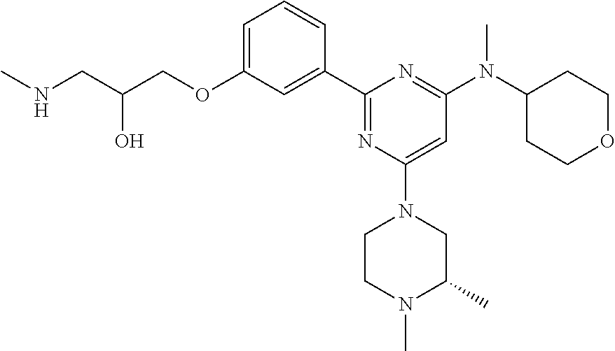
C1=C(OCC(CNC)O)C=C(C2=NC(N3CCN(C)C(C)C3)=CC(N(C3CCOCC3)C)=N2)C=C1
